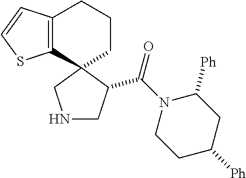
C12=C(C3(CCC1)CNCC3C(N1CCC([Ph])CC1[Ph])=O)SC=C2
